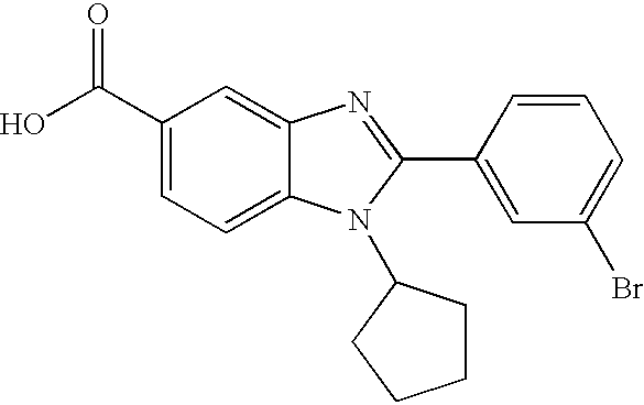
C1(C(O)=O)=CC=C2C(=C1)N=C(C1=CC(Br)=CC=C1)N2C1CCCC1
